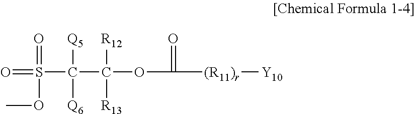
O=S(=O)(OC)C(C(OC([(R11)r][Y10])=O)([R12])[R13])([Q6])[Q5]
